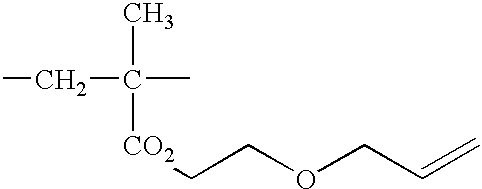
CC([CO2]CCOCC=C)(C)CC
